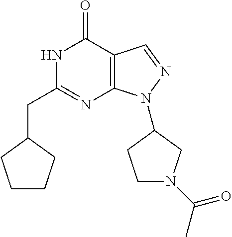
N1C(CC2CCCC2)=NC2=C(C1=O)C=NN2C1CN(C(C)=O)CC1
